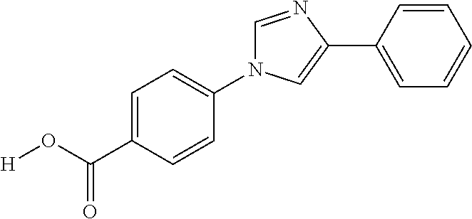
C1(N2C=NC(C3=CC=CC=C3)=C2)=CC=C(C(O[H])=O)C=C1
